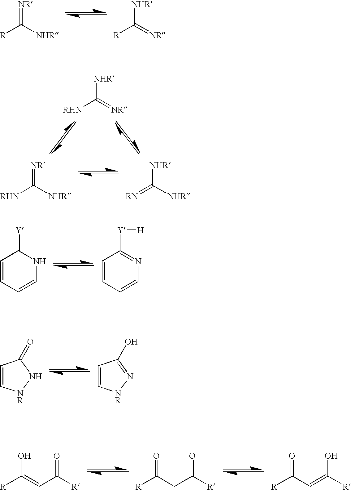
[R]C([NHR])=[NR].[R]C(=[NR])[NHR].C1=CC=CNC1=[Y].C1=CC=CN=C1[Y][H].[RHN]C(=[NR])[NHR].[RHN]C([NHR])=[NR].[RN]=C([NHR])[NHR].C1=C[NR]NC1=O.C1=C[NR]N=C1O.[R]C(=CC([R])=O)O.[R]C(CC([R])=O)=O.[R]C(C=C([R])O)=O
